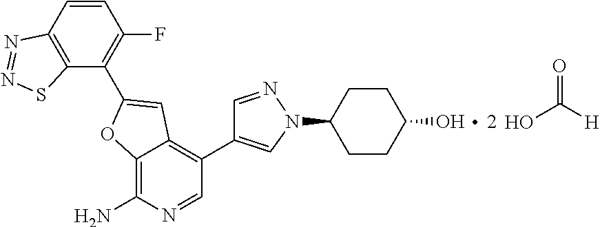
OC([H])=O.C1=CC2=C(C(C3=CC4=C(C5=CN(C6CCC(O)CC6)N=C5)C=NC(N)=C4O3)=C1F)SN=N2
